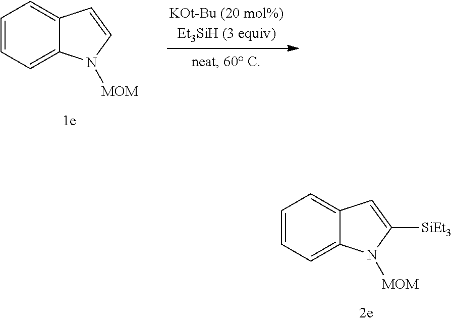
C1=CC=C2C(=C1)C=CN2[MOM].C1=CC=C2C(=C1)C=C([SiEt3])N2[MOM]
